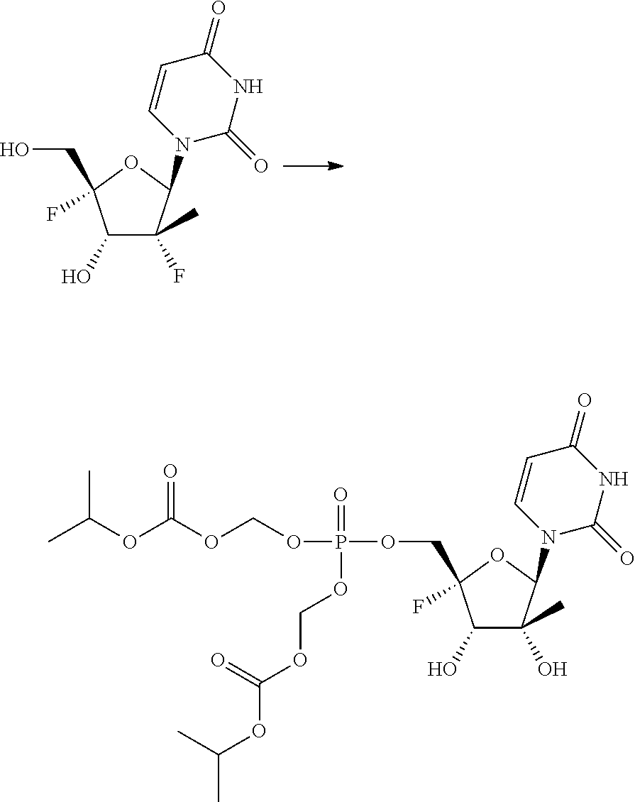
C1(O)C(C)(F)C(N2C(=O)NC(=O)C=C2)OC1(CO)F.C1(O)C(C)(O)C(N2C(=O)NC(=O)C=C2)OC1(COP(OCOC(=O)OC(C)C)(=O)OCOC(=O)OC(C)C)F
